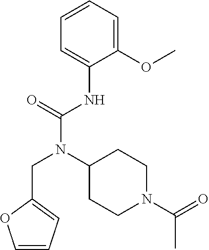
C1(OC)=CC=CC=C1NC(N(C1CCN(C(=O)C)CC1)CC1=CC=CO1)=O
